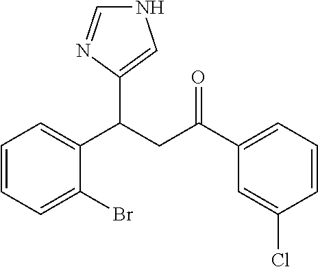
N1C=NC(C(CC(C2=CC=CC(Cl)=C2)=O)C2=CC=CC=C2Br)=C1
